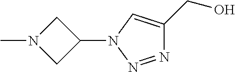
N1(C)CC(N2N=NC(CO)=C2)C1
